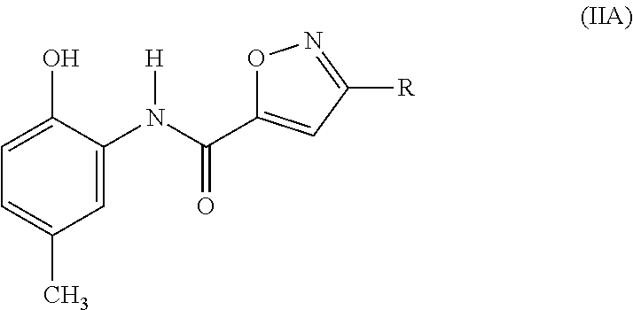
C1=C(O)C(N(C(C2=CC([R])=NO2)=O)[H])=CC(C)=C1
